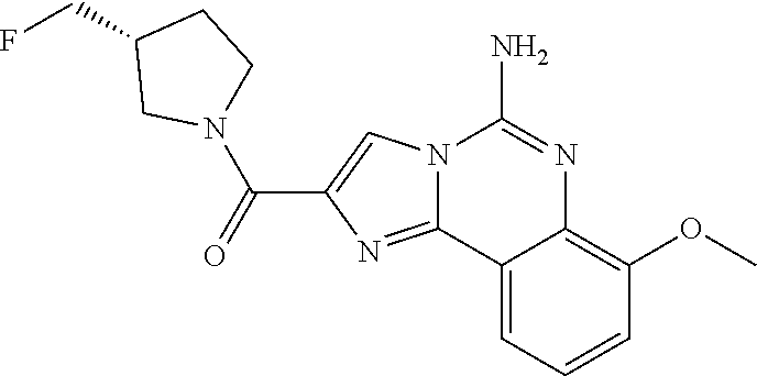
N12C(=NC(C(=O)N3CCC(CF)C3)=C1)C1=CC=CC(OC)=C1N=C2N
